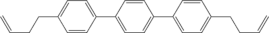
C1=CC(C2=CC=C(C3=CC=C(CCC=C)C=C3)C=C2)=CC=C1CCC=C
